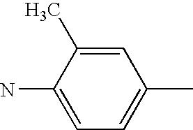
NC1=CC=C(C)C=C1C
